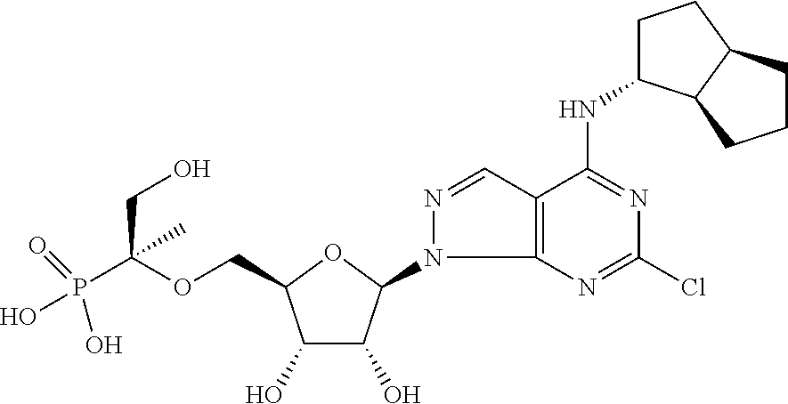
OP(C(OCC1C(O)C(O)C(N2C3=C(C=N2)C(NC2CCC4C2CCC4)=NC(Cl)=N3)O1)(CO)C)(=O)O
